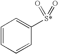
C1=CC=CC([S*](=O)=O)=C1
